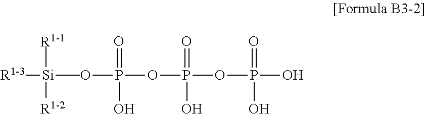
[R1-3][Si](OP(OP(OP(O)(=O)O)(=O)O)(=O)O)(C)([R1-2])[R1-1]
